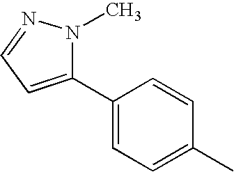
C1(C2=CC=NN2C)=CC=C(C)C=C1
